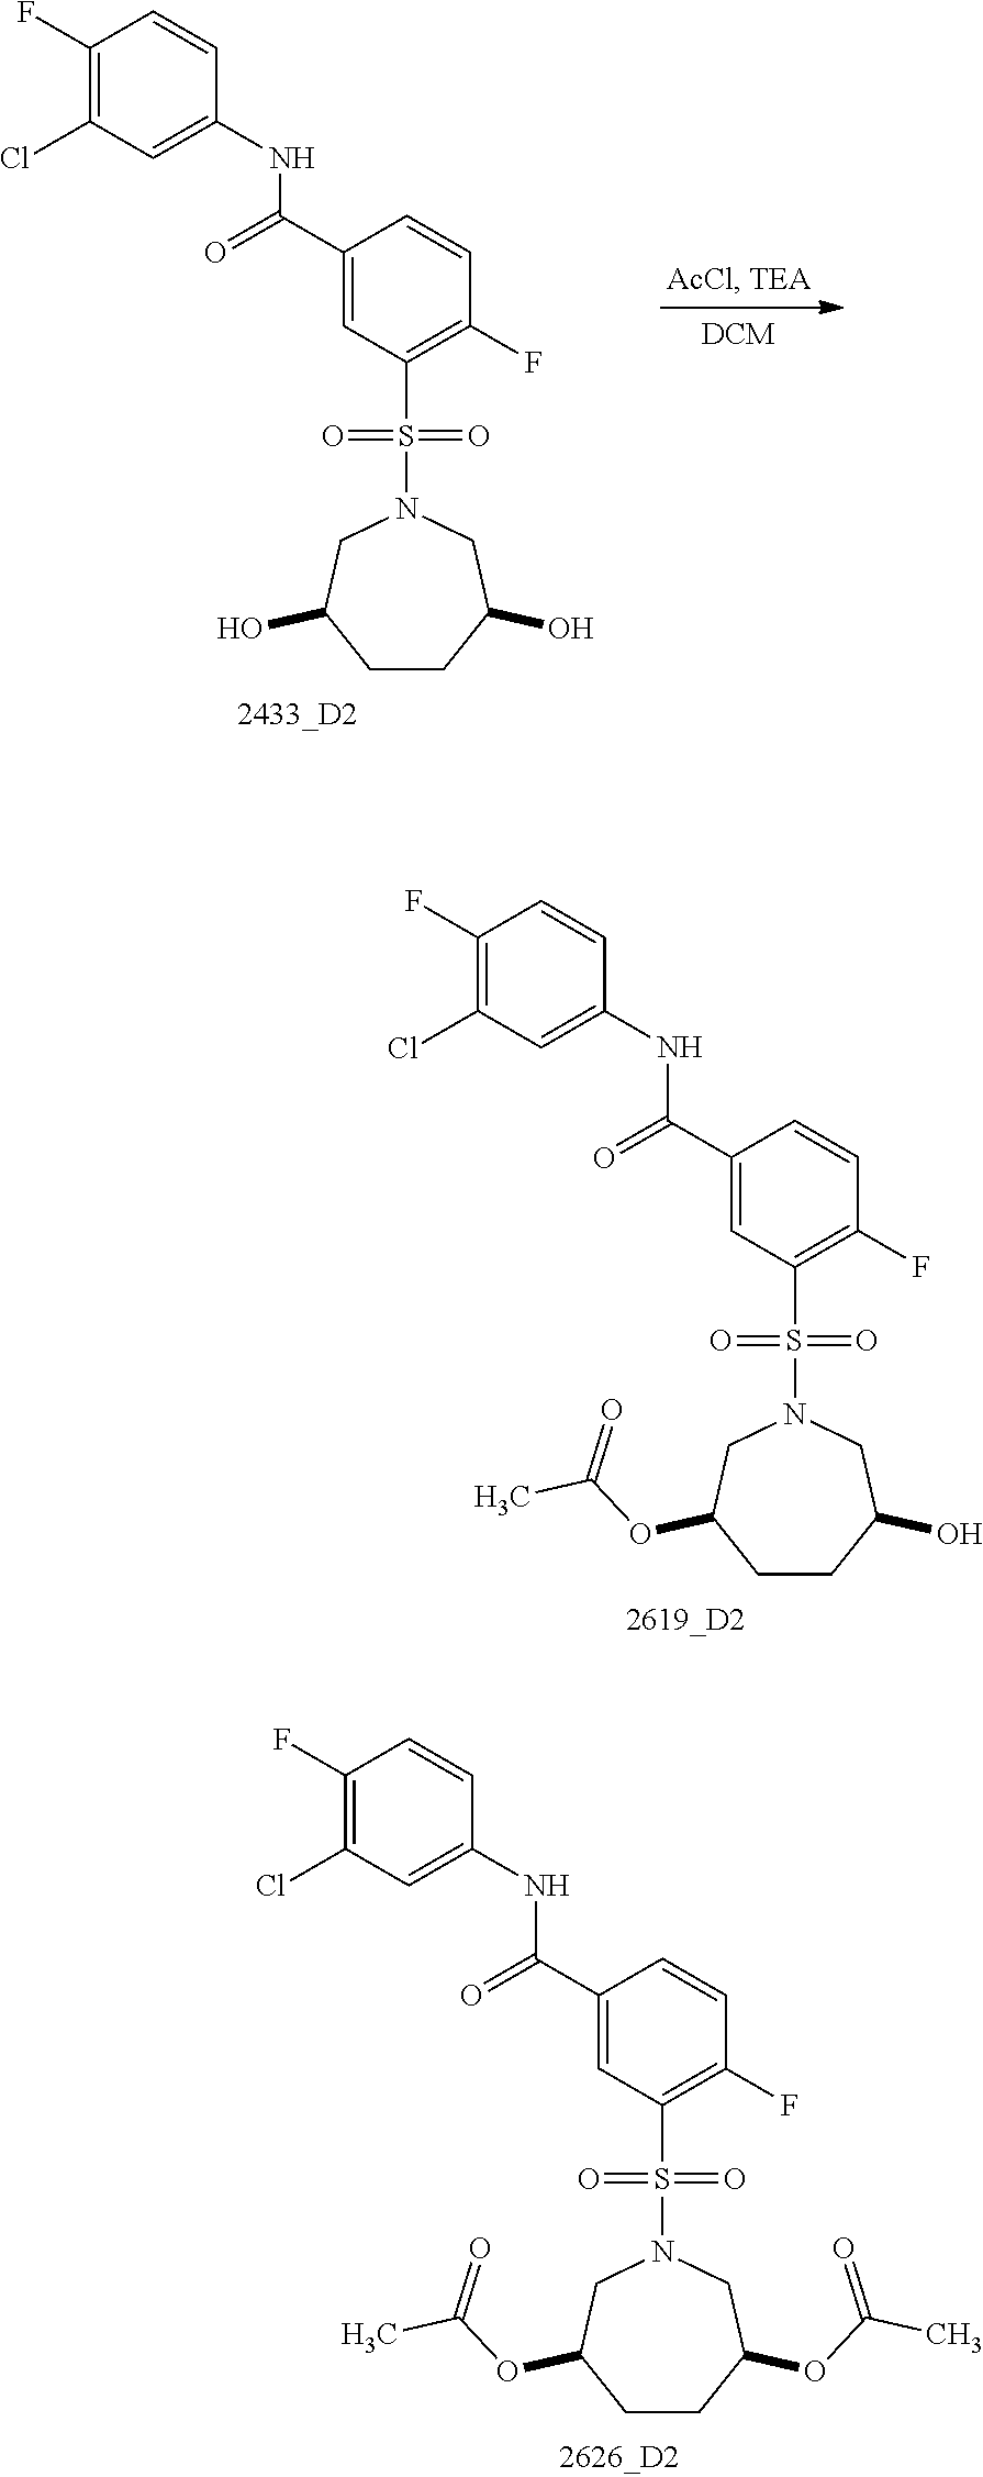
C1(F)=C(Cl)C=C(NC(C2=CC(S(N3CC(O)CCC(O)C3)(=O)=O)=C(F)C=C2)=O)C=C1.C1(F)=C(Cl)C=C(NC(C2=CC(S(N3CC(OC(C)=O)CCC(O)C3)(=O)=O)=C(F)C=C2)=O)C=C1.C1(F)=C(Cl)C=C(NC(C2=CC(S(N3CC(OC(C)=O)CCC(OC(C)=O)C3)(=O)=O)=C(F)C=C2)=O)C=C1
